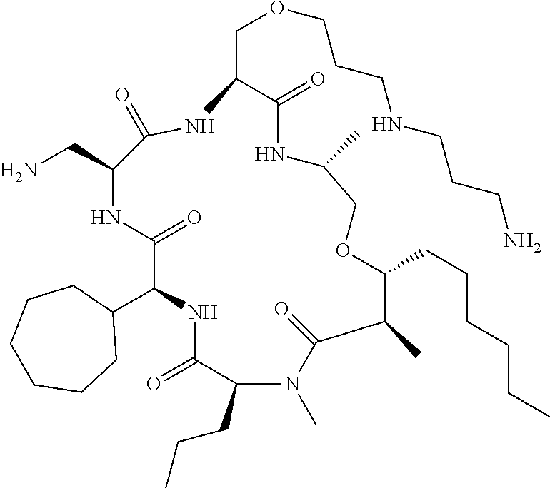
C1(C2NC(=O)C(CCC)N(C)C(=O)C(C)C(CCCCCC)OCC(C)NC(=O)C(COCCCNCCCN)NC(=O)C(CN)NC2=O)CCCCCC1
